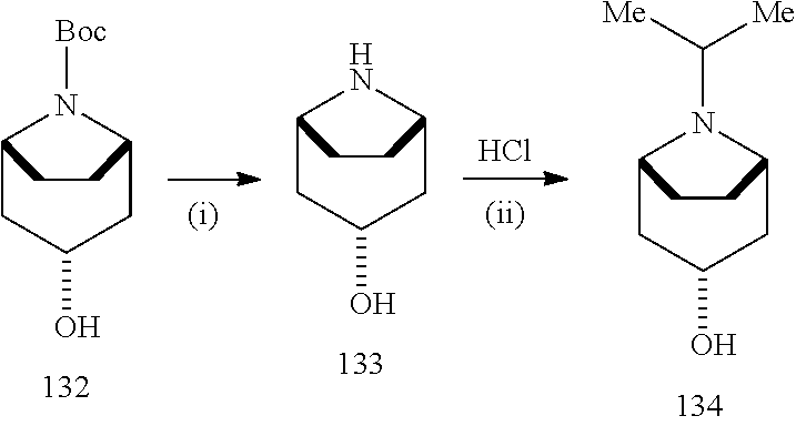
C1C2N([Boc])C(CC1O)CC2.C1C2NC(CC1O)CC2.Cl.C1C2N(C([Me])[Me])C(CC1O)CC2
